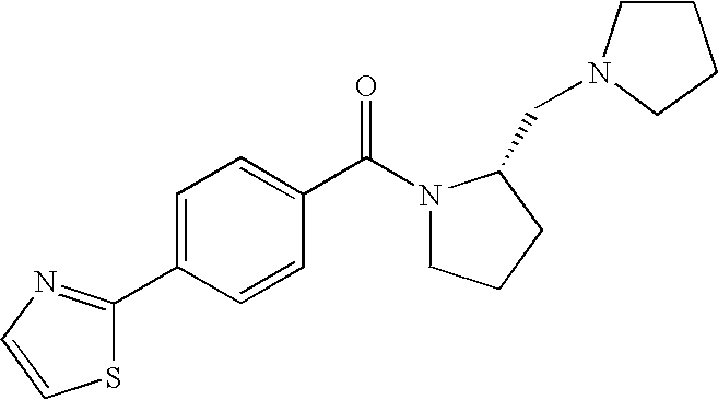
C1=C(C2=NC=CS2)C=CC(C(N2CCCC2CN2CCCC2)=O)=C1
